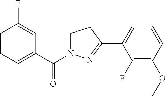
C1=CC=C(C(=O)N2CCC(C3=CC=CC(OC)=C3F)=N2)C=C1F
